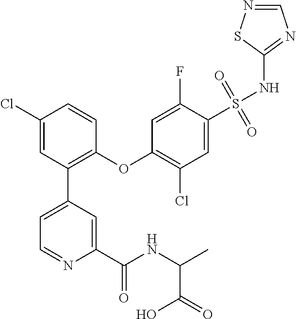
C1(Cl)=CC(C2=CC=NC(C(NC(C(O)=O)C)=O)=C2)=C(OC2=C(Cl)C=C(S(NC3=NC=NS3)(=O)=O)C(F)=C2)C=C1
